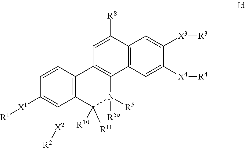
C12=C(C=C([X4][R4])C([X3][R3])=C1)C1=C(C=C2[R8])C2=C(C([R11])([R10])N1([R5])[R5a])C([X2][R2])=C([X1][R1])C=C2
